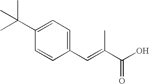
C1=C(C(C)(C)C)C=CC(C=C(C(O)=O)C)=C1
